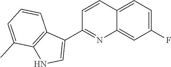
C1=CC2=CC=C(F)C=C2N=C1C1=CNC2=C1C=CC=C2C
